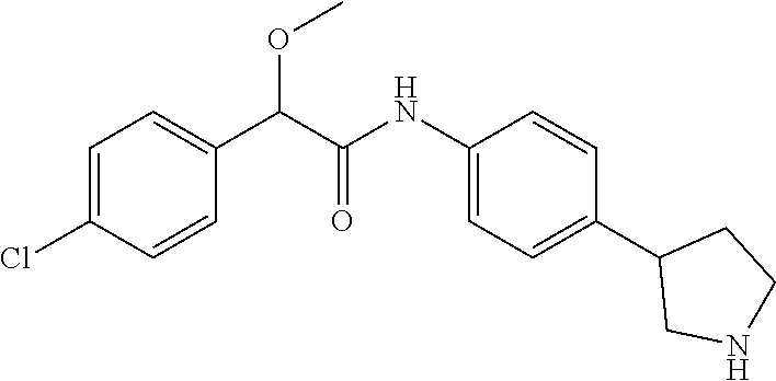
C1(NC(C(C2=CC=C(Cl)C=C2)OC)=O)=CC=C(C2CNCC2)C=C1
